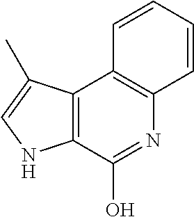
C12=C(C(O)=NC3=C1C=CC=C3)NC=C2C
